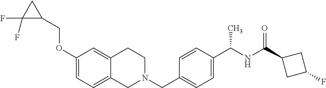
C1(OCC2CC2(F)F)=CC=C2C(=C1)CCN(CC1=CC=C(C(NC(=O)C3CC(F)C3)C)C=C1)C2
